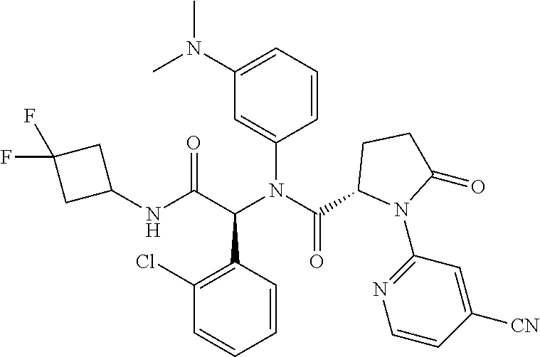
C1=CC(N(C(C2N(C3=NC=CC([CN])=C3)C(=O)CC2)=O)C(C(NC2CC(F)(F)C2)=O)C2=C(Cl)C=CC=C2)=CC(N(C)C)=C1
